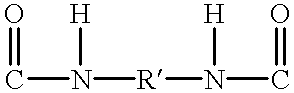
O=CN([H])[R]N(C=O)[H]
